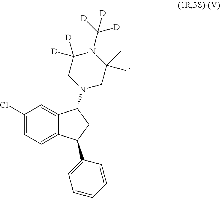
C12=CC(Cl)=CC=C1C(C1=CC=CC=C1)CC2N1CC(C)(C)N(C([D])([D])[D])C([D])([D])C1
